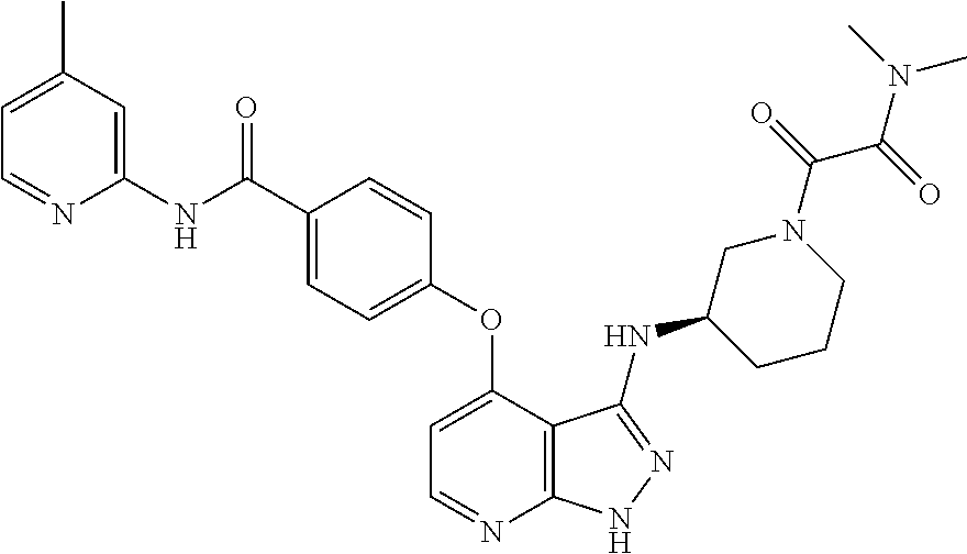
C1(C)=CC=NC(NC(C2=CC=C(OC3=CC=NC4=C3C(NC3CCCN(C(=O)C(=O)N(C)C)C3)=NN4)C=C2)=O)=C1
